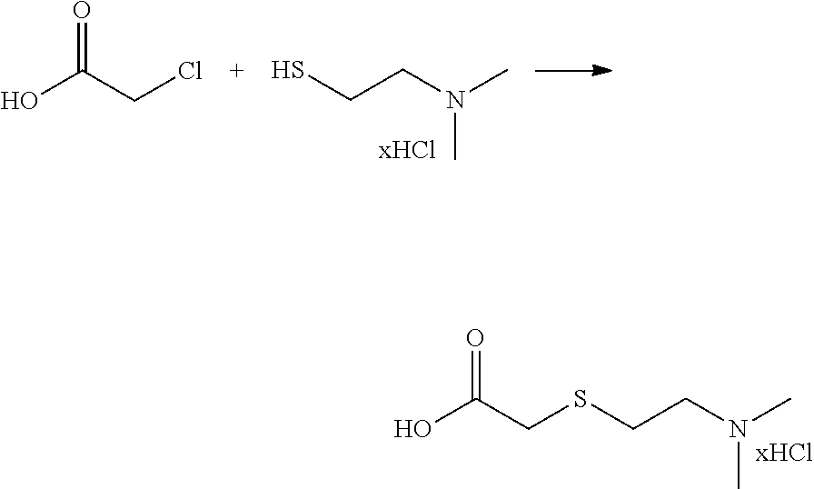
OC(CSCCN(C)C)=O.SCCN(C)C.OC(CCl)=O
